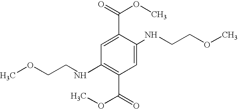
C1=C(C(=O)OC)C(NCCOC)=CC(C(=O)OC)=C1NCCOC
